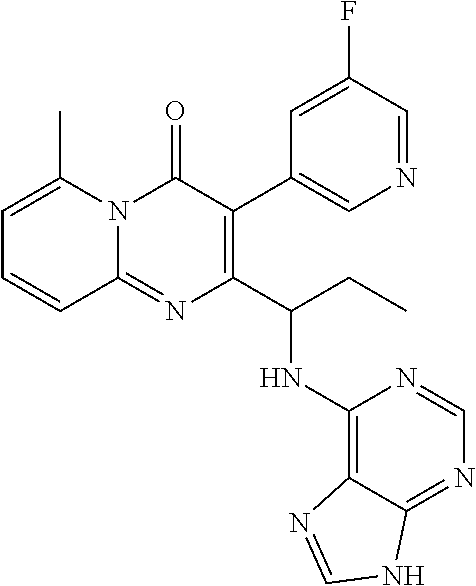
C1=C(C)N2C(=NC(C(CC)NC3=C4C(=NC=N3)NC=N4)=C(C3=CN=CC(F)=C3)C2=O)C=C1
